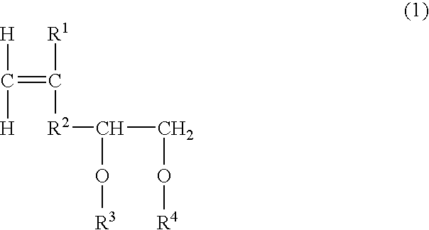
[H]C([H])=C([R1])[R2]C(CO[R4])O[R3]
